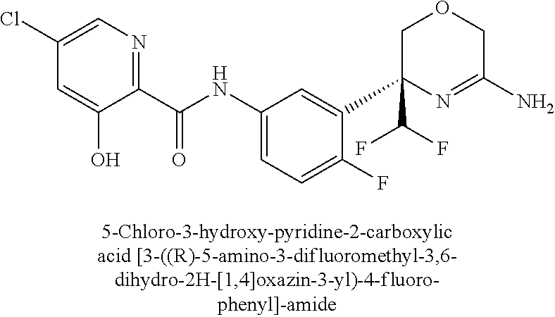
C1(C(NC2=CC=C(F)C(C3(C(F)F)N=C(N)COC3)=C2)=O)=NC=C(Cl)C=C1O
